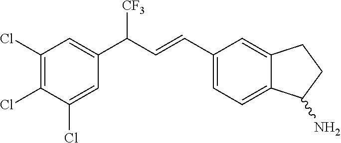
C1(Cl)=C(Cl)C(Cl)=CC(C([CF3])C=CC2=CC=C3C(=C2)CCC3N)=C1
